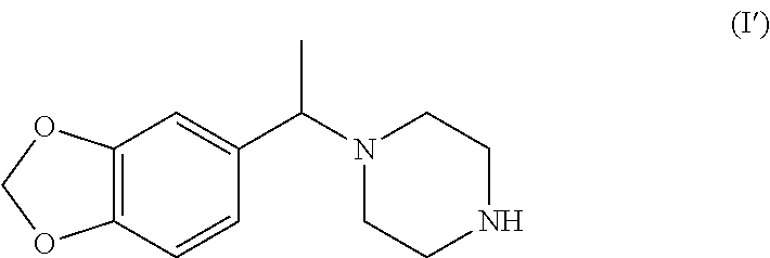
C12=C(C=CC(C(N3CCNCC3)C)=C1)OCO2
